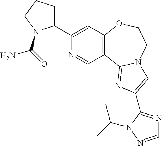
C1(C2CCCN2C(=O)N)=CC2=C(C=N1)C1=NC(C3=NC=NN3C(C)C)=CN1CCO2
